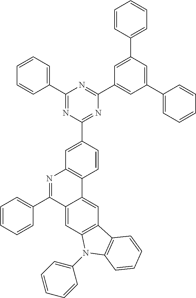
C1=CC=CC(C2=NC3=C(C4=CC5=C(C=C24)N(C2=CC=CC=C2)C2=C5C=CC=C2)C=CC(C2=NC(C4=CC(C5=CC=CC=C5)=CC(C5=CC=CC=C5)=C4)=NC(C4=CC=CC=C4)=N2)=C3)=C1
